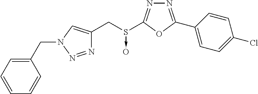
N1=C(C2=CC=C(Cl)C=C2)OC(S(CC2=CN(CC3=CC=CC=C3)N=N2)->O)=N1
